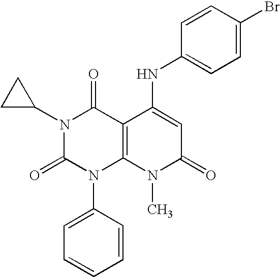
N1(C2CC2)C(=O)N(C2=CC=CC=C2)C2=C(C1=O)C(NC1=CC=C(Br)C=C1)=CC(=O)N2C
